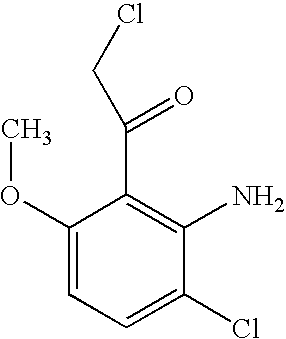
C1(OC)=CC=C(Cl)C(N)=C1C(CCl)=O
